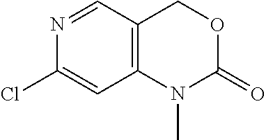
ClC1=CC2=C(C=N1)COC(=O)N2C
